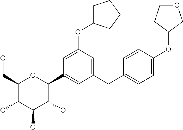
C1(CO)C(O)C(O)C(O)C(C2=CC(CC3=CC=C(OC4COCC4)C=C3)=CC(OC3CCCC3)=C2)O1
